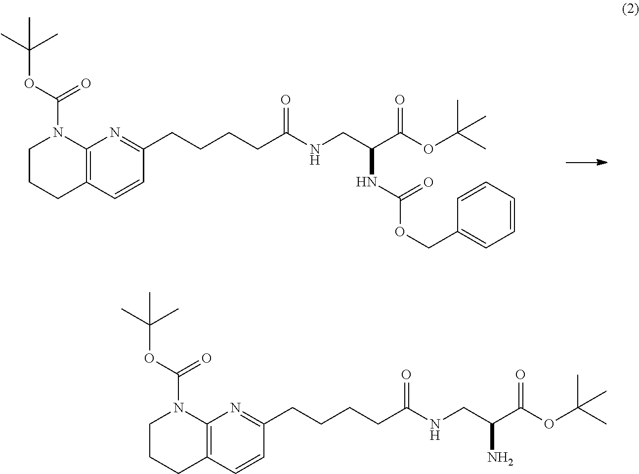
C12=C(C=CC(CCCCC(NCC(C(OC(C)(C)C)=O)NC(OCC3=CC=CC=C3)=O)=O)=N1)CCCN2C(OC(C)(C)C)=O.C12=C(C=CC(CCCCC(NCC(C(OC(C)(C)C)=O)N)=O)=N1)CCCN2C(OC(C)(C)C)=O
